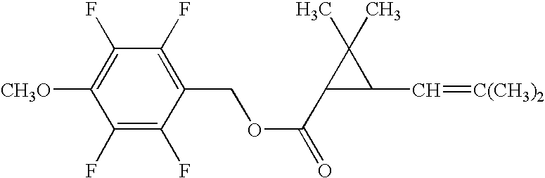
C1(F)=C(COC(C2C(C=[C(CH3)2])C2(C)C)=O)C(F)=C(F)C([CH3O])=C1F
